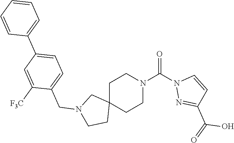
C1C2(CCN(C(=O)N3N=C(C(O)=O)C=C3)C1)CN(CC1=CC=C(C3=CC=CC=C3)C=C1[F3C])CC2
